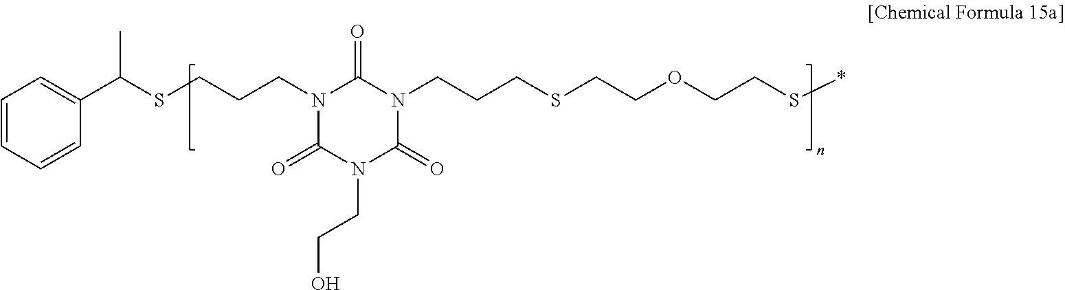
N1(CCCSC(C2=CC=CC=C2)C)C(=O)N(CCO)C(=O)N(CCCSCCOCCS*)C1=O
